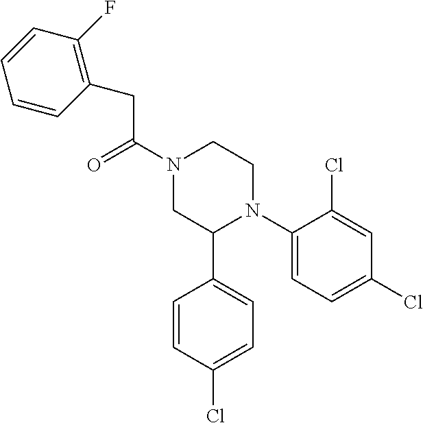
C(C(N1CC(C2=CC=C(Cl)C=C2)N(C2=CC=C(Cl)C=C2Cl)CC1)=O)C1=C(F)C=CC=C1
